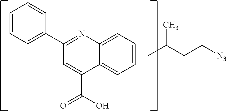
CC(CC[N3])C.C12=CC=CC=C1C(C(O)=O)=CC(C1=CC=CC=C1)=N2
